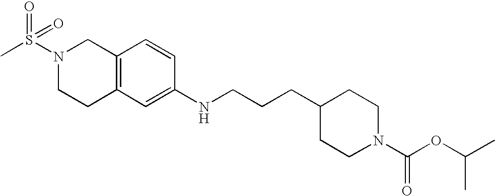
C1C2=C(CN(S(C)(=O)=O)C1)C=CC(NCCCC1CCN(C(=O)OC(C)C)CC1)=C2
